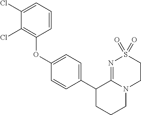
C1S(=O)(=O)N=C2N(C1)CCCC2C1=CC=C(OC2=C(Cl)C(Cl)=CC=C2)C=C1
